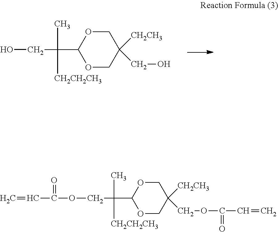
OCC(C)([CH2CH2CH3])C1OCC([CH2CH3])(CO)CO1.O(CC(C)([CH2CH2CH3])C1OCC([CH2CH3])(COC(=O)C=C)CO1)C(=O)C=C
